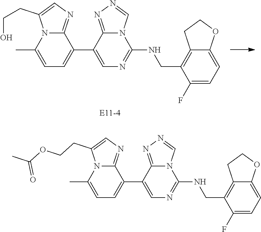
C1(NCC2=C3C(=CC=C2F)OCC3)=NC=C(C2=CC=C(C)N3C(CCO)=CN=C32)C2=NN=CN12.C1(NCC2=C3C(=CC=C2F)OCC3)=NC=C(C2=CC=C(C)N3C(CCOC(C)=O)=CN=C32)C2=NN=CN12
